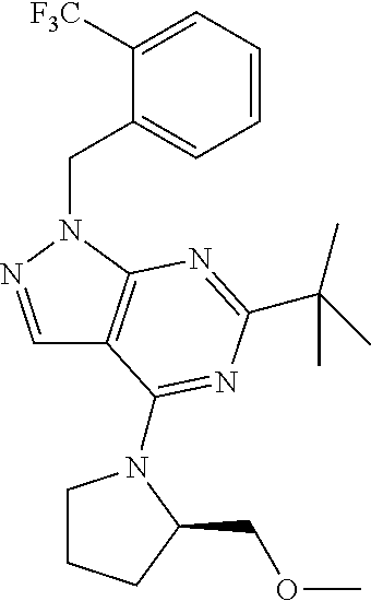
C1=CC=C([F3C])C(CN2C3=C(C=N2)C(N2CCCC2COC)=NC(C(C)(C)C)=N3)=C1
